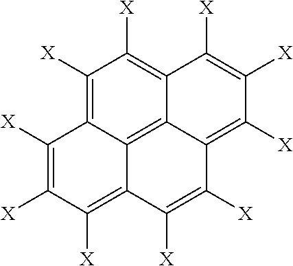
C1([X])=C2C3=C4C(=C1[X])C([X])=C([X])C([X])=C4C([X])=C([X])C3=C([X])C([X])=C2[X]
